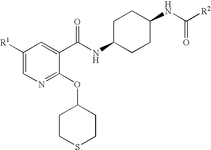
C1([R1])=CN=C(OC2CCSCC2)C(C(NC2CCC(NC([R2])=O)CC2)=O)=C1
